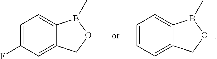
C12=CC=C(F)C=C1COB2C.C12=CC=CC=C1COB2C
